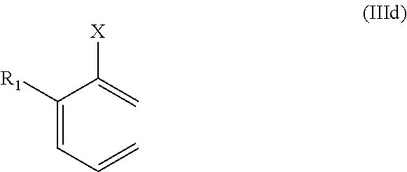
C(=CC=C)(C(=C)[X])[R1]
